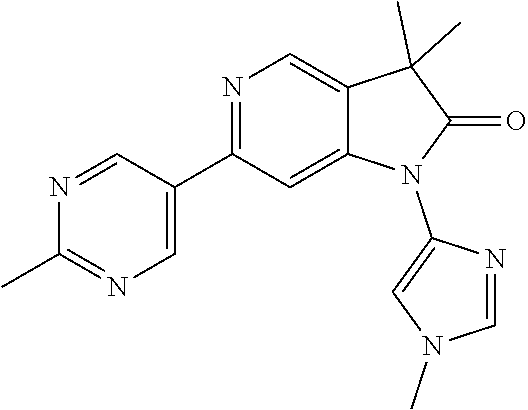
N1(C)C=C(N2C(=O)C(C)(C)C3=CN=C(C4=CN=C(C)N=C4)C=C32)N=C1
